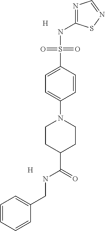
C1=CC=CC(CNC(=O)C2CCN(C3=CC=C(S(NC4=NC=NS4)(=O)=O)C=C3)CC2)=C1.[H].[H]
